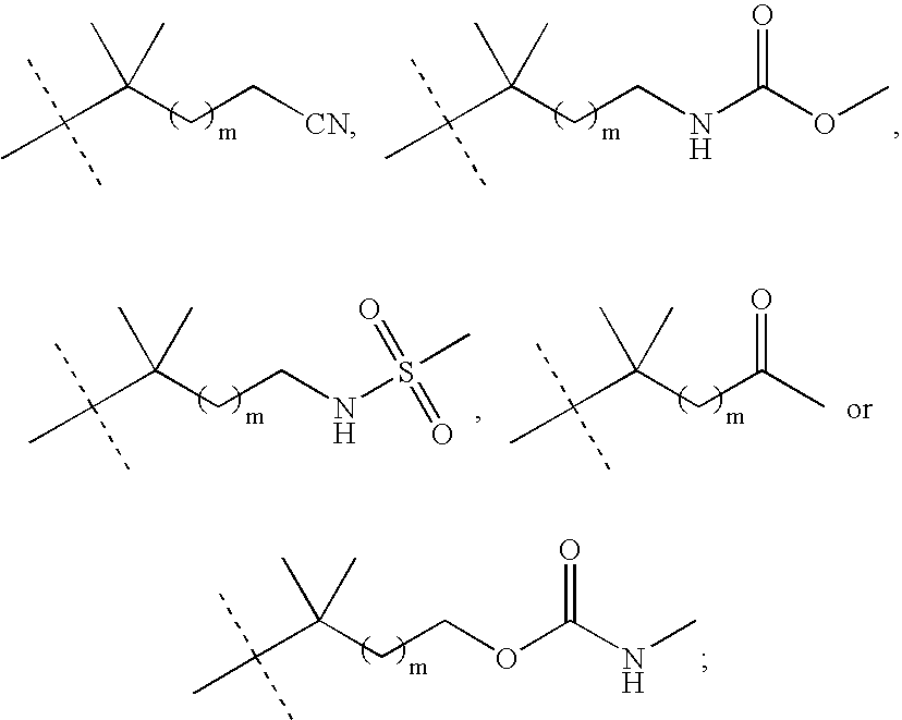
CC(C(CC[CN])(C)C)(C)C.CC(C(CCNC(OC)=O)(C)C)(C)C.CC(C(CCNS(=O)(=O)C)(C)C)(C)C.C(C(CC(C)=O)(C)C)(C)(C)C.CC(C(CCOC(NC)=O)(C)C)(C)C
